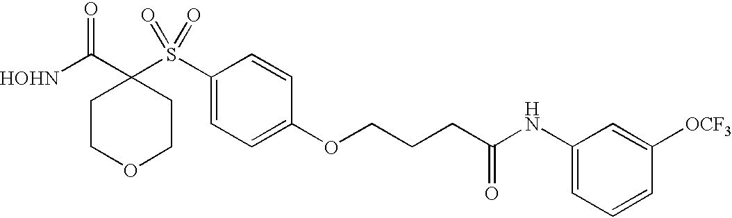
[HOHN]C(C1(S(C2=CC=C(OCCCC(NC3=CC=CC([OCF3])=C3)=O)C=C2)(=O)=O)CCOCC1)=O
